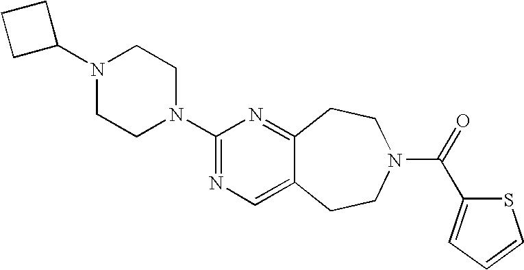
C1C(N2CCN(C3=NC=C4C(=N3)CCN(C(=O)C3=CC=CS3)CC4)CC2)CC1
